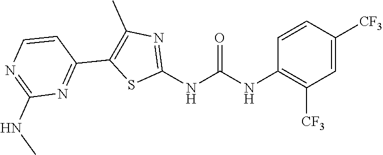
C1=C([CF3])C=CC(NC(NC2=NC(C)=C(C3=NC(NC)=NC=C3)S2)=O)=C1[CF3]
